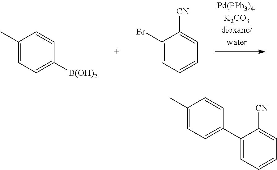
C1(C)=CC=C([B(OH)2])C=C1.C1(Br)=CC=CC=C1[CN].C1(C)=CC=C(C2=CC=CC=C2[CN])C=C1
